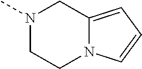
N1(C)CCN2C(=CC=C2)C1
